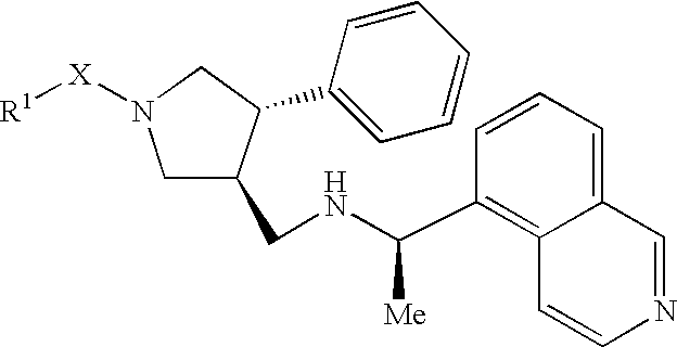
C1=CC(C([Me])NCC2CN([X][R1])CC2C2=CC=CC=C2)=C2C(=C1)C=NC=C2
